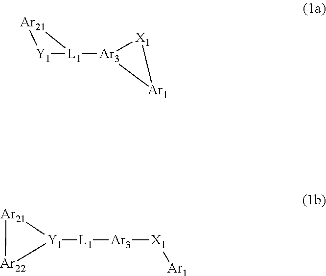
[Ar21]1[L1]([Ar3]2[X1][Ar1]2)[Y1]1.[Ar21]1[Y1]([L1][Ar3][X1][Ar1])[Ar22]1
